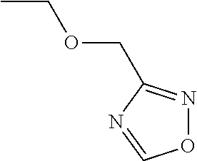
CCOCC1=NOC=N1
